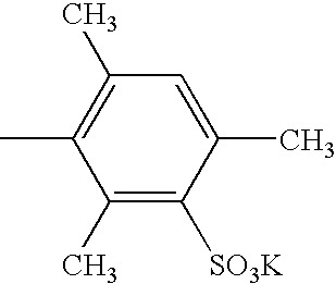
CC1=C(C)C=C(C)C([SO3K])=C1C
